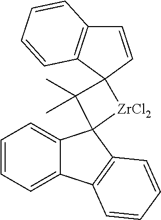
C1=CC=C2C(=C1)C1(C3=C2C=CC=C3)[ZrCl2]C2(C1(C)C)C1=C(C=C2)C=CC=C1
